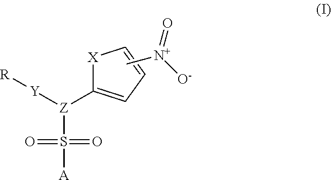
[X]1C([Z]([Y][R])S([A])(=O)=O)=CC=C1.C[N+]([O-])=O
